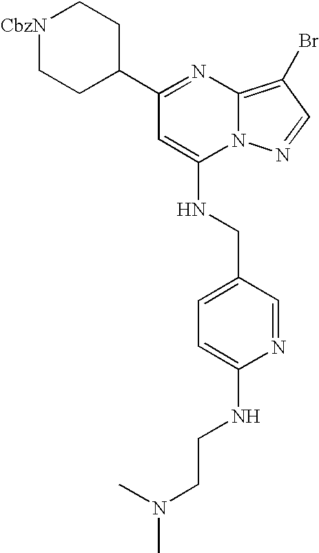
C1(C2CC[CbzN]CC2)=NC2=C(Br)C=NN2C(NCC2=CC=C(NCCN(C)C)N=C2)=C1
